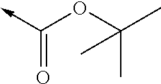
C(->C)(OC(C)(C)C)=O
